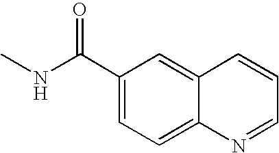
C12=CC(C(NC)=O)=CC=C1N=CC=C2
